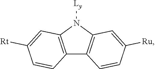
C12=C(N([Ly])C3=C1C=CC([Ru])=C3)C=C([Rt])C=C2
